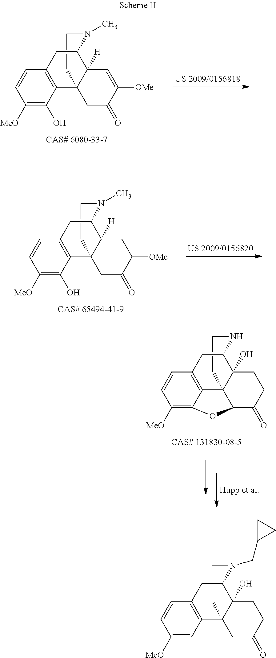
C1CN(CC2CC2)C2C3(O)C1(C1=C(C=CC([MeO])=C1)C2)CC(=O)CC3.C1CN(C)C2C3([H])C1(C1=C(C=CC([MeO])=C1O)C2)CC(=O)C([OMe])=C3.C1CN(C)C2C3([H])C1(C1=C(C=CC([MeO])=C1O)C2)CC(=O)C([OMe])C3.C1CNC2C3(O)C14C1=C(C=CC([MeO])=C1OC4C(=O)CC3)C2
